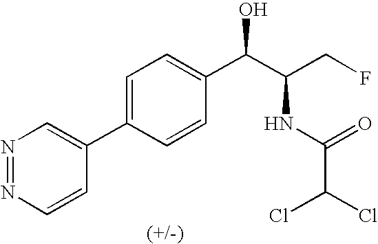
C1(C2=CC=C(C(C(CF)NC(C(Cl)Cl)=O)O)C=C2)=CN=NC=C1
